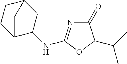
C1(=O)N=C(NC2C3CCC(C2)C3)OC1C(C)C
